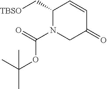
C(C1N(C(OC(C)(C)C)=O)CC(=O)C=C1)[TBSO]
